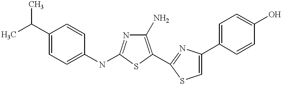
C1(N)=C(C2=NC(C3=CC=C(O)C=C3)=CS2)SC(NC2=CC=C(C(C)C)C=C2)=N1
